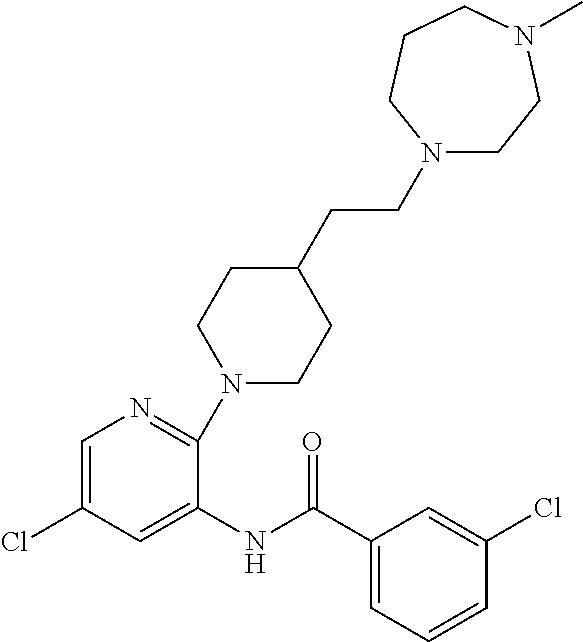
N1(CCC2CCN(C3=NC=C(Cl)C=C3NC(C3=CC=CC(Cl)=C3)=O)CC2)CCN(C)CCC1
